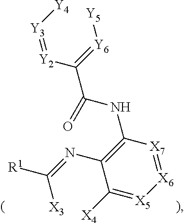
C1(N=C([X3])[R1])=C(NC(C(=[Y6][Y5])[Y2]=[Y3][Y4])=O)[X7]=[X6][X5]=C1[X4]
